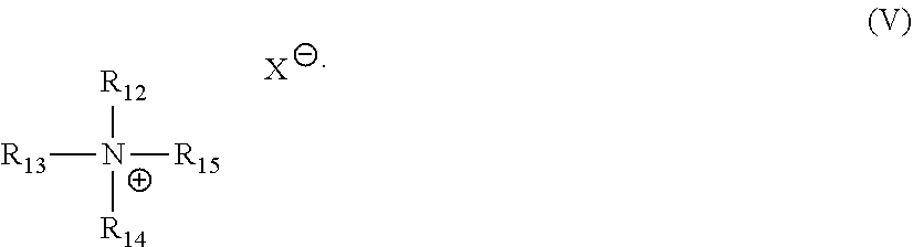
[R12][N+]([R14])([R15])[R13].[X]
